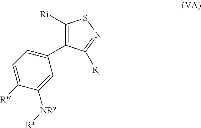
C1=C([Rw])C([NRy][Rx])=CC(C2=C([Ri])SN=C2[Rj])=C1
